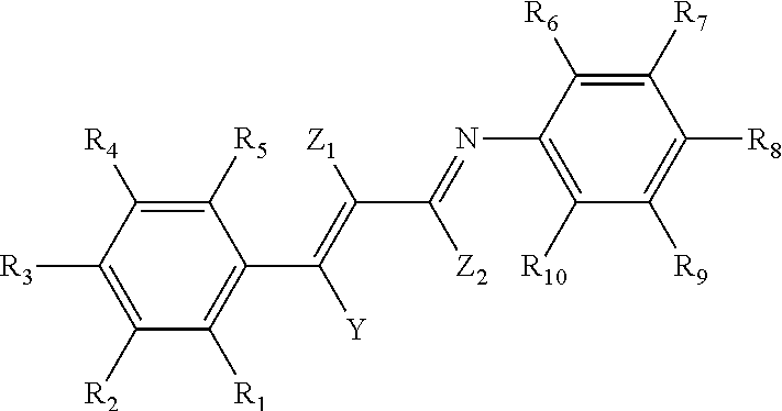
C1([R5])=C([R4])C([R3])=C([R2])C([R1])=C1C(=C(C(=NC1=C([R10])C([R9])=C([R8])C([R7])=C1[R6])[Z2])[Z1])[Y]
